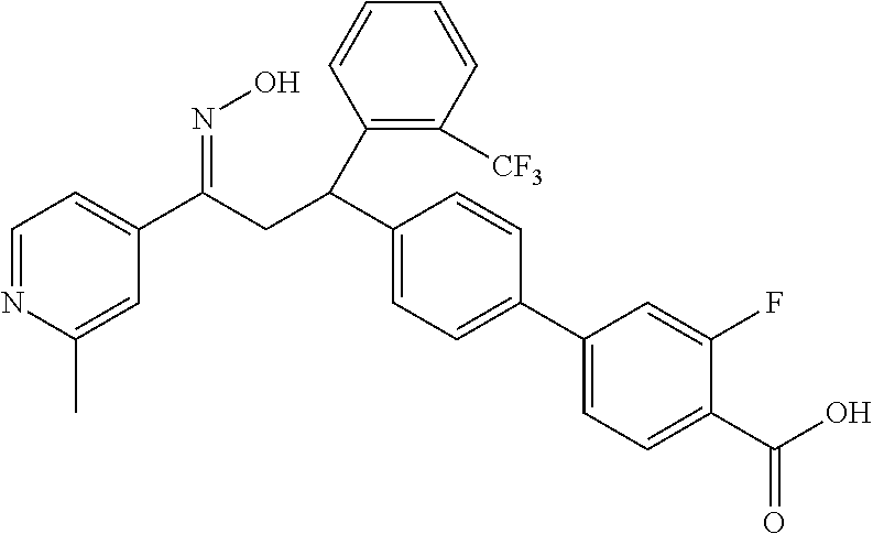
C1=NC(C)=CC(C(CC(C2=CC=C(C3=CC=C(C(O)=O)C(F)=C3)C=C2)C2=C([CF3])C=CC=C2)=NO)=C1
